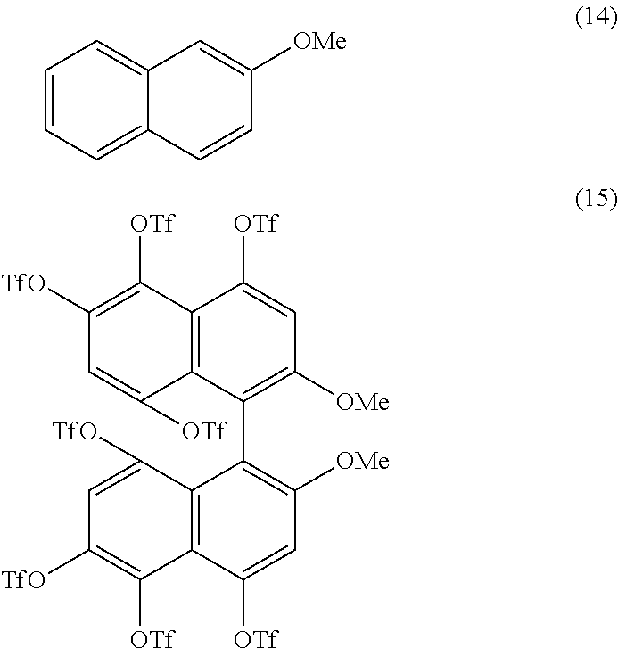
C1=CC=C2C(=C1)C=C([OMe])C=C2.C12=C(C(C3=C([OMe])C=C([OTf])C4=C3C([TfO])=CC([TfO])=C4[OTf])=C([OMe])C=C1[OTf])C([OTf])=CC([TfO])=C2[OTf]
